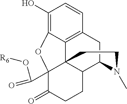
C1(O)=C2C3=C(C=C1)CC1C4C3(C(C(=O)O[R6])(C(=O)CC4)O2)CCN1C
